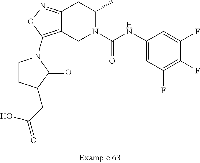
C12=NOC(N3CCC(CC(=O)O)C3=O)=C1CN(C(NC1=CC(F)=C(F)C(F)=C1)=O)C(C)C2
